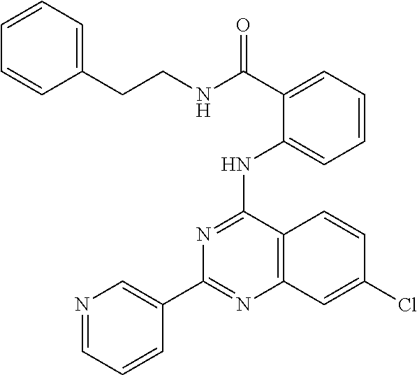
C1(C2=CN=CC=C2)=NC2=C(C(NC3=CC=CC=C3C(NCCC3=CC=CC=C3)=O)=N1)C=CC(Cl)=C2
